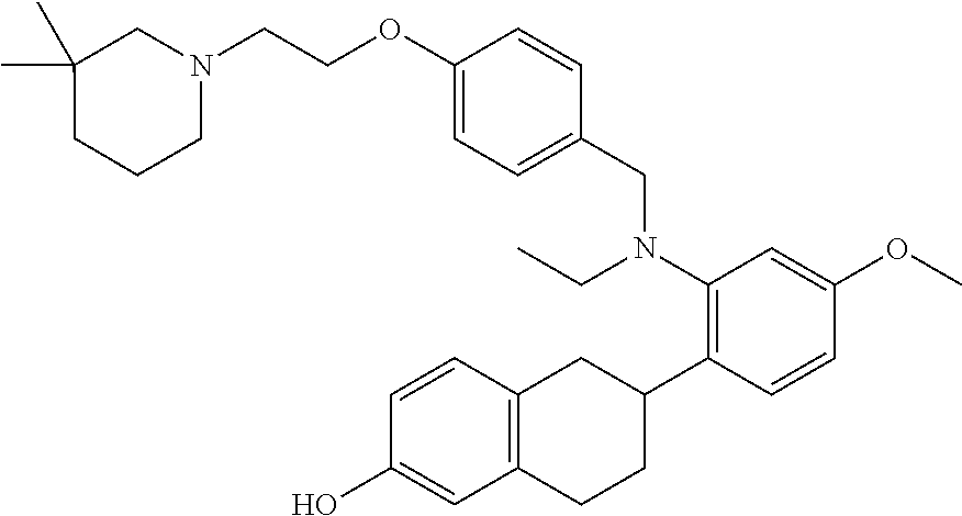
C1(C)(C)CN(CCOC2=CC=C(CN(C3=C(C4CC5=C(CC4)C=C(O)C=C5)C=CC(OC)=C3)CC)C=C2)CCC1
